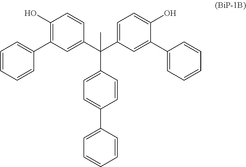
C1=CC=CC(C2=C(O)C=CC(C(C3=CC=C(O)C(C4=CC=CC=C4)=C3)(C3=CC=C(C4=CC=CC=C4)C=C3)C)=C2)=C1
